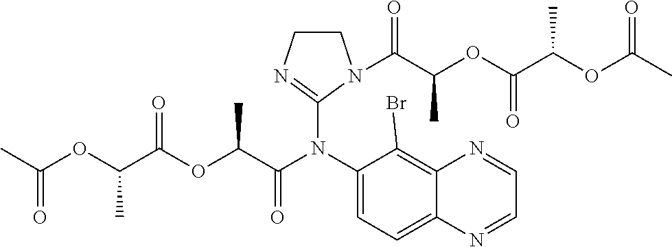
C1CN(C(C(OC(C(OC(C)=O)C)=O)C)=O)C(N(C2=CC=C3C(=C2Br)N=CC=N3)C(C(OC(C(OC(C)=O)C)=O)C)=O)=N1
